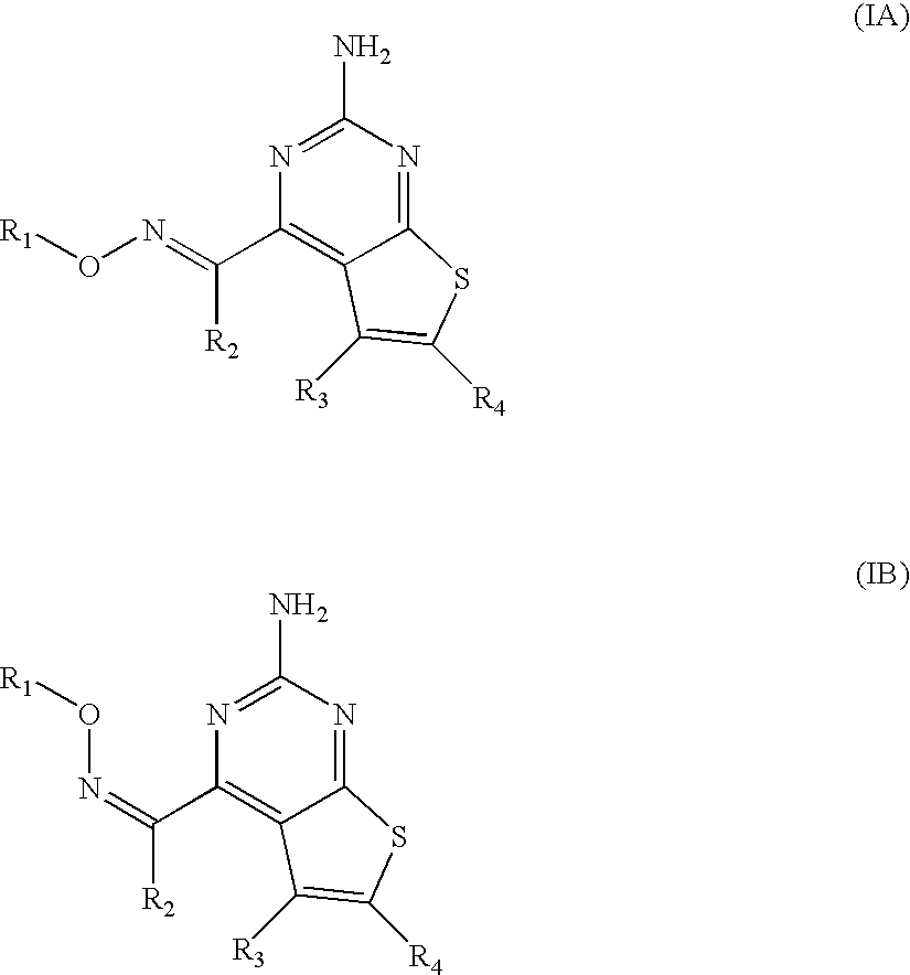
C12=NC(N)=NC(C(=NO[R1])[R2])=C1C([R3])=C([R4])S2.C12=NC(N)=NC(C(=NO[R1])[R2])=C1C([R3])=C([R4])S2
